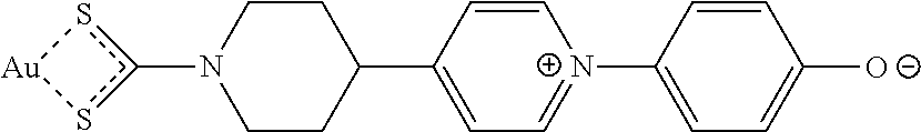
N1(c2s[Au]s2)CCC(C2=CC=[N+](C3=CC=C([O-])C=C3)C=C2)CC1
